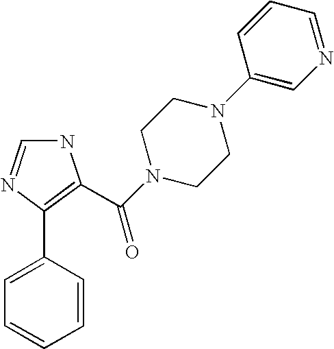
N1C=NC(C2=CC=CC=C2)=C1C(N1CCN(C2=CN=CC=C2)CC1)=O
